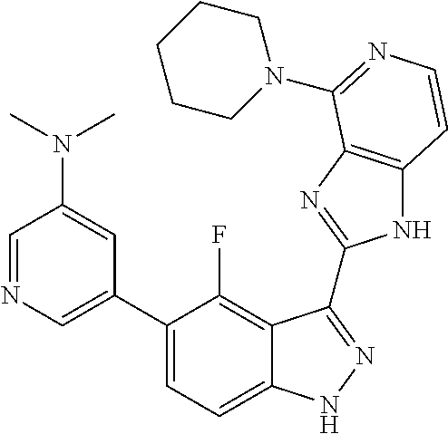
C1=C(C2=CC=C3C(=C2F)C(C2=NC4=C(N2)C=CN=C4N2CCCCC2)=NN3)C=C(N(C)C)C=N1
